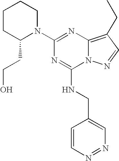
C1(N2CCCCC2CCO)=NC2=C(CC)C=NN2C(NCC2=CN=NC=C2)=N1
